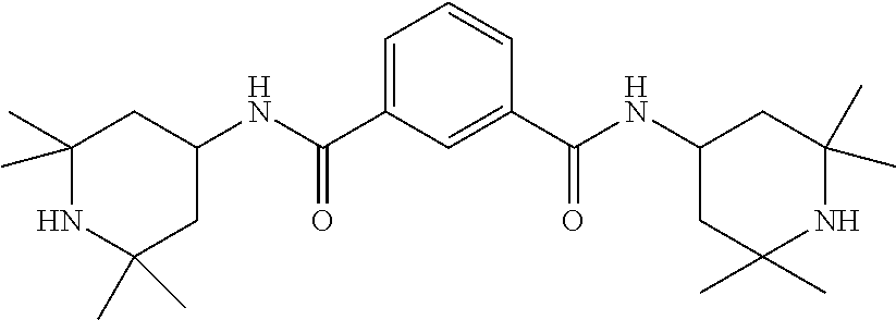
C1(C)(C)NC(C)(C)CC(NC(C2=CC=CC(C(NC3CC(C)(C)NC(C)(C)C3)=O)=C2)=O)C1
